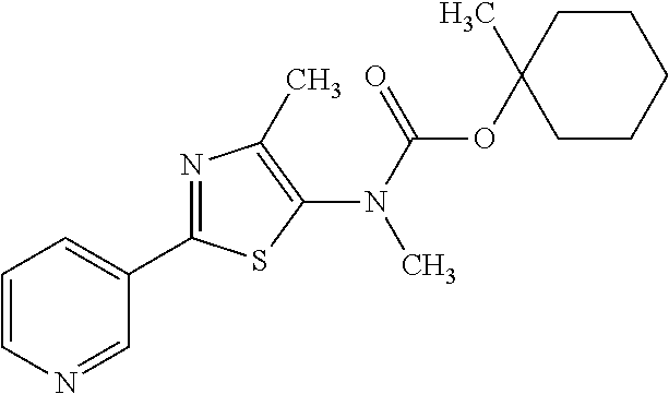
C1(C2=NC(C)=C(N(C(=O)OC3(C)CCCCC3)C)S2)=CC=CN=C1
